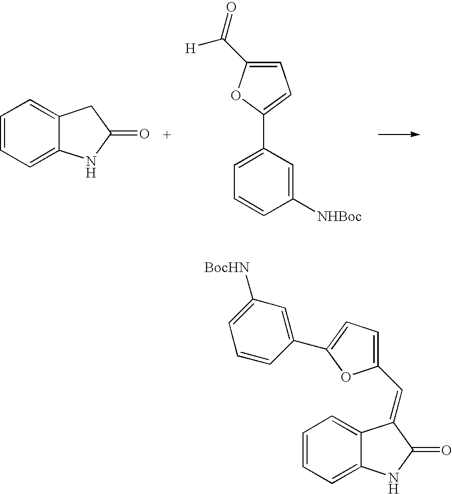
C1=CC=C2C(=C1)CC(=O)N2.C1(C2=CC=C(C(=O)[H])O2)=CC=CC([NHBoc])=C1.C1=CC=C2C(=C1)C(=CC1=CC=C(C3=CC([BocHN])=CC=C3)O1)C(=O)N2
